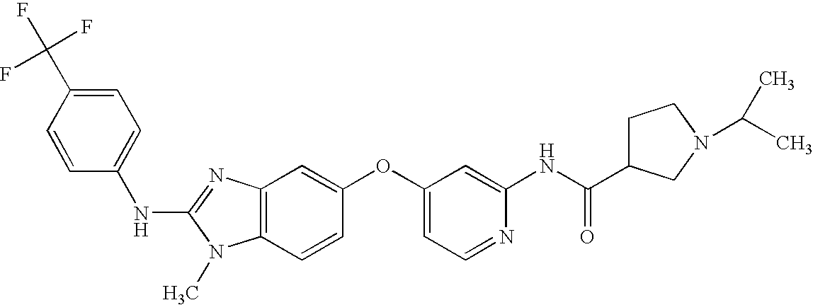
N(C1=NC2=C(N1C)C=CC(OC1=CC=NC(NC(C3CCN(C(C)C)C3)=O)=C1)=C2)C1=CC=C(C(F)(F)F)C=C1
